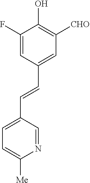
C1(F)=CC(C=CC2=CC=C([Me])N=C2)=CC([CHO])=C1O
